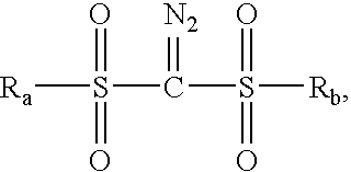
[Ra]S(=O)(=O)C(S(=O)(=O)[Rb])=[N2]
